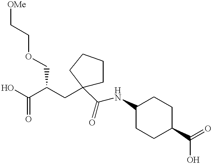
OC(C(CC1(C(=O)NC2CCC(C(O)=O)CC2)CCCC1)COCC[OMe])=O
